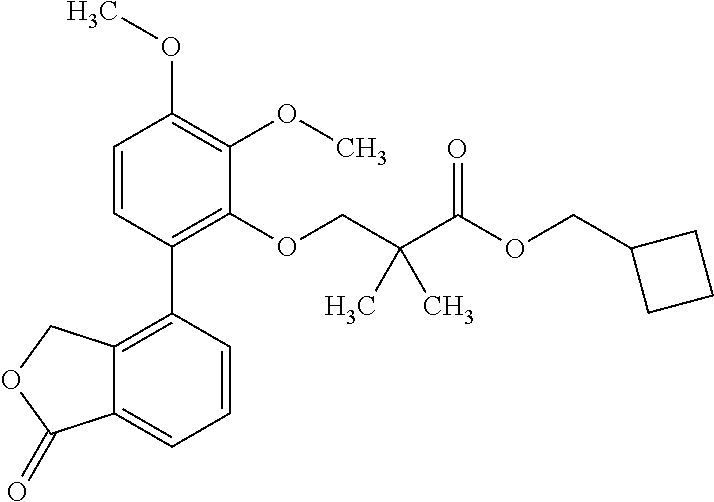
C1=CC(C2=C3C(=CC=C2)C(=O)OC3)=C(OCC(C(OCC2CCC2)=O)(C)C)C(OC)=C1OC
